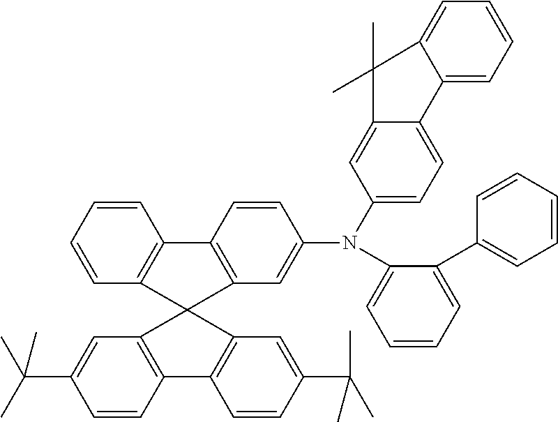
C1=CC=CC2=C1C1=C(C=C(N(C3=CC=C4C(=C3)C(C)(C)C3=CC=CC=C43)C3=CC=CC=C3C3=CC=CC=C3)C=C1)C21C2=C(C=CC(C(C)(C)C)=C2)C2=C1C=C(C(C)(C)C)C=C2
